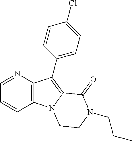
N1=CC=CC2=C1C(C1=CC=C(Cl)C=C1)=C1N2CCN(CCC)C1=O
